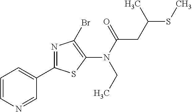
C1(C2=NC(Br)=C(N(C(=O)CC(SC)C)CC)S2)=CC=CN=C1
